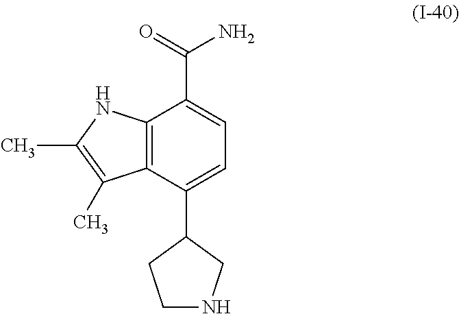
C12=C(C(C3CNCC3)=CC=C1C(=O)N)C(C)=C(C)N2
